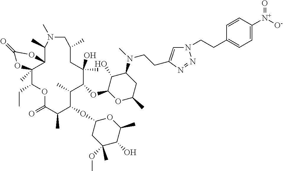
C1(C)C2C(C)(C(CC)OC(=O)C(C)C(OC3CC(C)(OC)C(O)C(C)O3)C(C)C(OC3OC(C)CC(N(C)CCC4=CN(CCC5=CC=C([N+]([O-])=O)C=C5)N=N4)C3O)C(C)(O)CC(C)CN1C)OC(=O)O2
